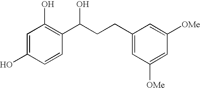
C1=C(O)C=CC(C(CCC2=CC([OMe])=CC([OMe])=C2)O)=C1O
